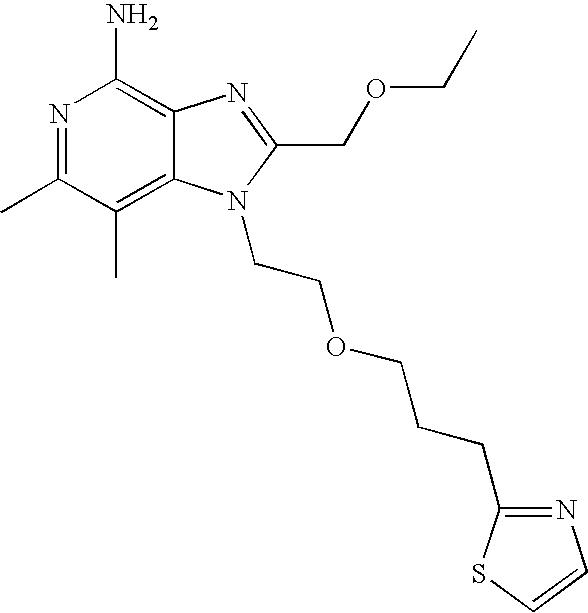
C12=C(C)C(C)=NC(N)=C1N=C(COCC)N2CCOCCCC1=NC=CS1
